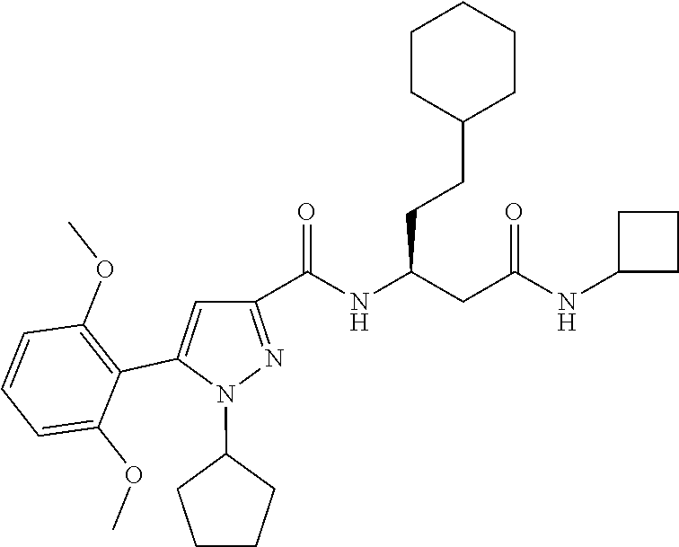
C1(N2N=C(C(NC(CC(=O)NC3CCC3)CCC3CCCCC3)=O)C=C2C2=C(OC)C=CC=C2OC)CCCC1
